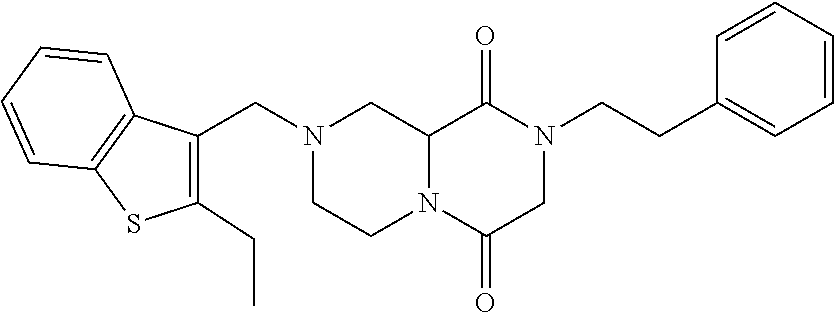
C12N(C(=O)CN(CCC3=CC=CC=C3)C1=O)CCN(CC1=C(CC)SC3=C1C=CC=C3)C2
